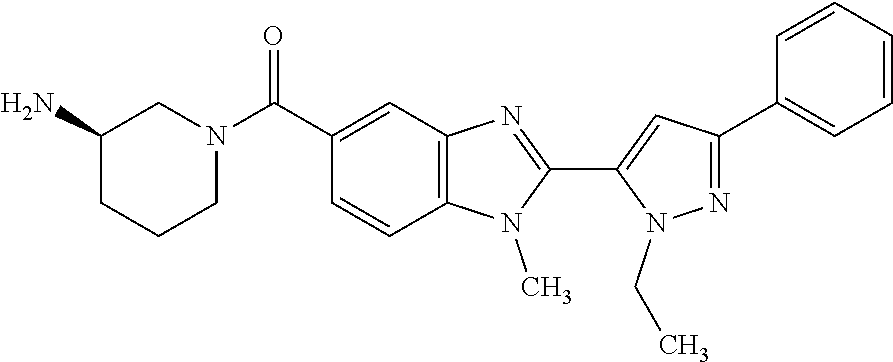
C1(C2=CC=CC=C2)=NN(CC)C(C2=NC3=C(N2C)C=CC(C(N2CCCC(N)C2)=O)=C3)=C1
